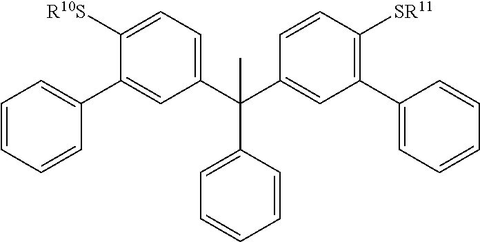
C1=CC=CC(C2=CC(C(C3=CC(C4=CC=CC=C4)=C([SR11])C=C3)(C3=CC=CC=C3)C)=CC=C2[R10S])=C1
